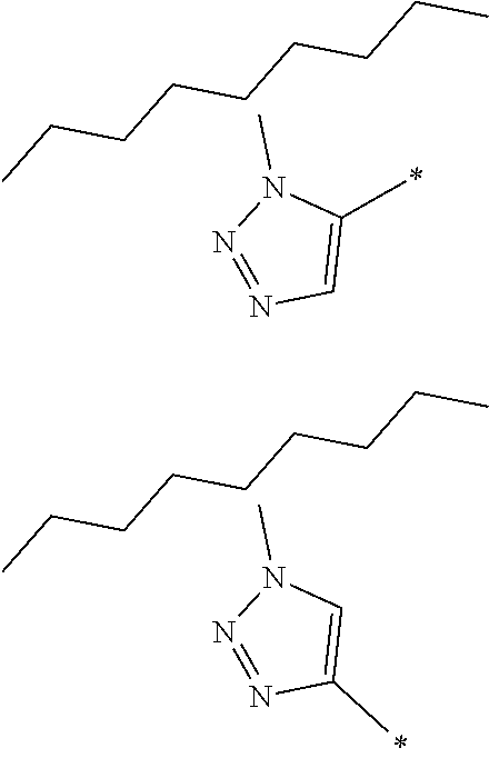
N1=NN(C)C(C)=C1.CCCCCCCCC.N1=NN(C)C=C1C.CCCCCCCCC
